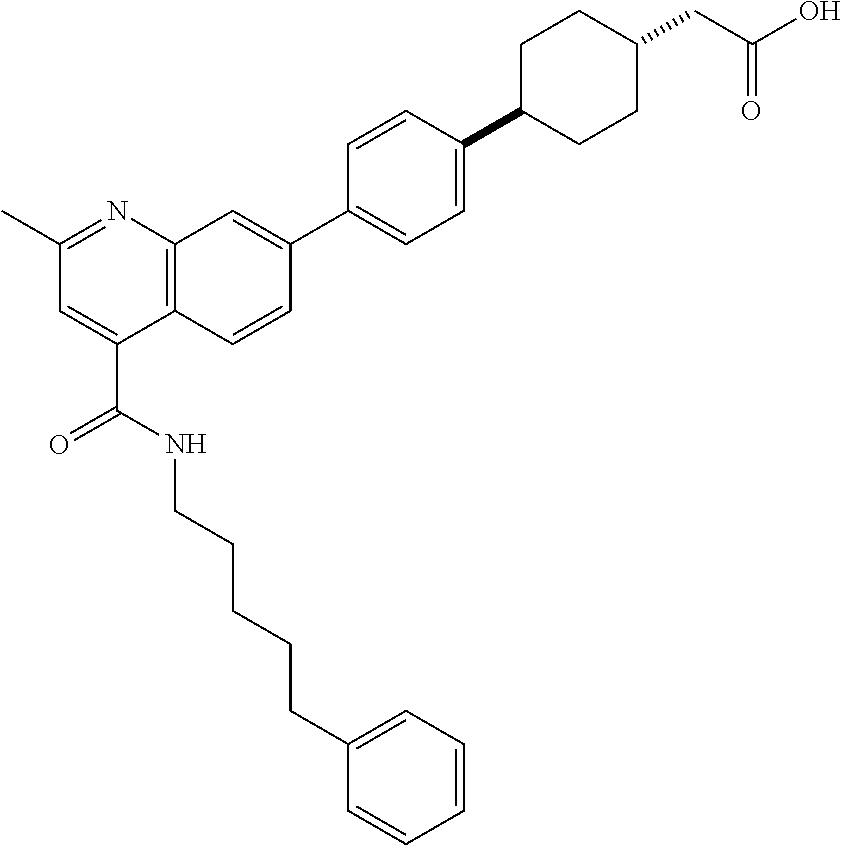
C1=CC=C(CCCCCNC(C2=CC(C)=NC3=C2C=CC(C2=CC=C(C4CCC(CC(O)=O)CC4)C=C2)=C3)=O)C=C1
